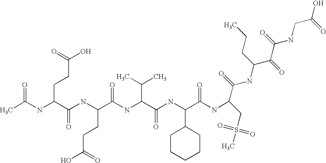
CC(NC(C(NC(CCC(=O)O)C(=O)NC(C(NC(C(=O)NC(C(NC(CCC)C(C(NCC(O)=O)=O)=O)=O)CS(C)(=O)=O)C1CCCCC1)=O)C(C)C)=O)CCC(O)=O)=O
